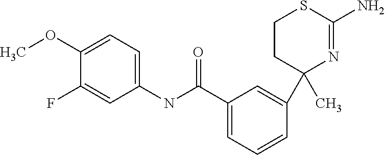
C1(NC(C2=CC=CC(C3(C)N=C(N)SCC3)=C2)=O)=CC=C(OC)C(F)=C1
